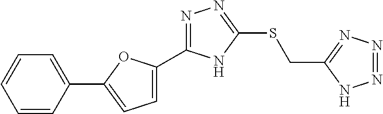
C1=CC=CC(C2=CC=C(C3=NN=C(SCC4=NN=NN4)N3)O2)=C1
